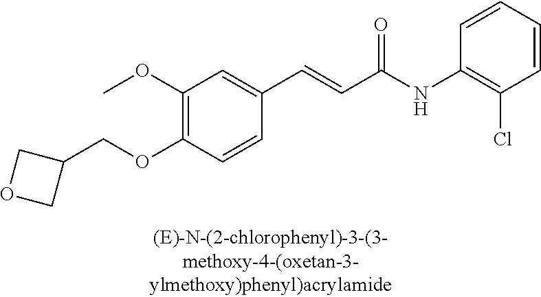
C1(OC)=C(OCC2COC2)C=CC(C=CC(NC2=C(Cl)C=CC=C2)=O)=C1
